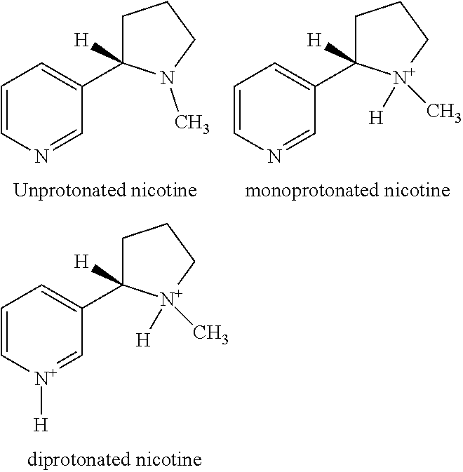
C1=C[N+]([H])=CC(C2([H])CCC[N+]2(C)[H])=C1.C1=CN=CC(C2([H])CCCN2C)=C1.C1=CN=CC(C2([H])CCC[N+]2(C)[H])=C1
